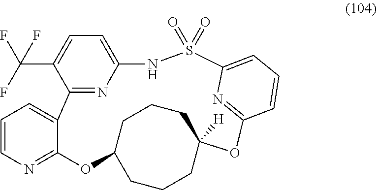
O=S1(=O)C2=CC=CC(=N2)OC2([H])CCCC(OC3=NC=CC=C3C3=NC(=CC=C3C(F)(F)F)N1)CCC2
